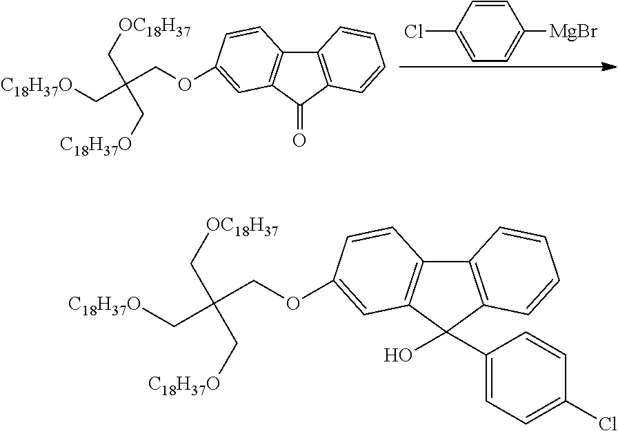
C12=C(C(=O)C3=C1C=CC(OCC(C[C18H37O])(C[OC18H37])C[C18H37O])=C3)C=CC=C2.C1=CC(Cl)=CC=C1[MgBr].C12=C(C(O)(C3=CC=C(Cl)C=C3)C3=C1C=CC(OCC(C[C18H37O])(C[OC18H37])C[C18H37O])=C3)C=CC=C2
